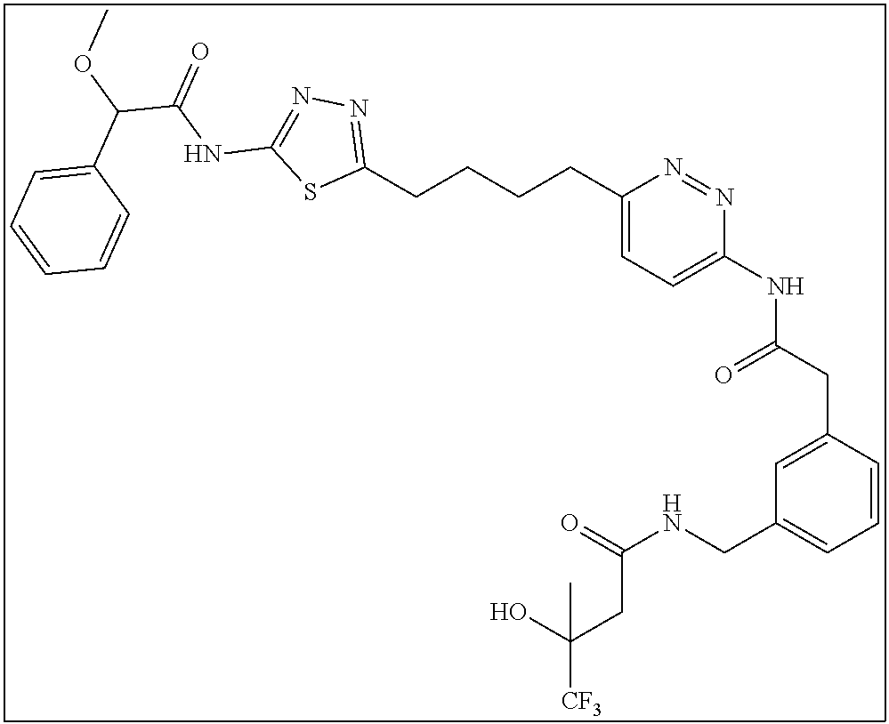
C1(CCCCC2=NN=C(NC(=O)C(OC)C3=CC=CC=C3)S2)=CC=C(NC(CC2=CC(CNC(=O)CC([CF3])(O)C)=CC=C2)=O)N=N1
